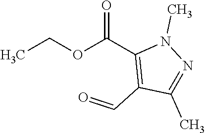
CCOC(C1=C(C=O)C(C)=NN1C)=O
